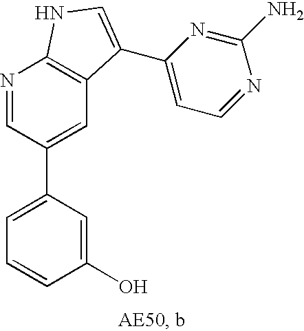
C1(O)=CC(C2=CC3=C(N=C2)NC=C3C2=CC=NC(N)=N2)=CC=C1
